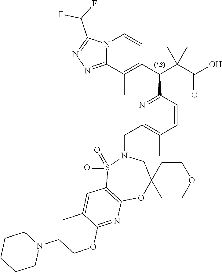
C1(C(C(C(O)=O)(C)C)C2=NC(CN3CC4(OC5=C(S3(=O)=O)C=C(C)C(OCCN3CCCCC3)=N5)CCOCC4)=C(C)C=C2)=C(C)C2=NN=C(C(F)F)N2C=C1
